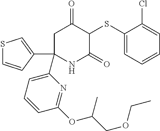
C1(SC2C(=O)CC(C3=CC=CC(OC(COCC)C)=N3)(C3=CSC=C3)NC2=O)=CC=CC=C1Cl
